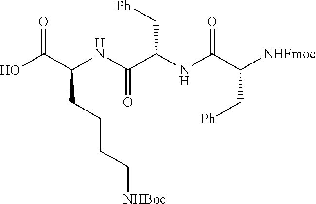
OC(C(NC(C(NC(C(C[Ph])[NHFmoc])=O)C[Ph])=O)CCCC[NHBoc])=O
